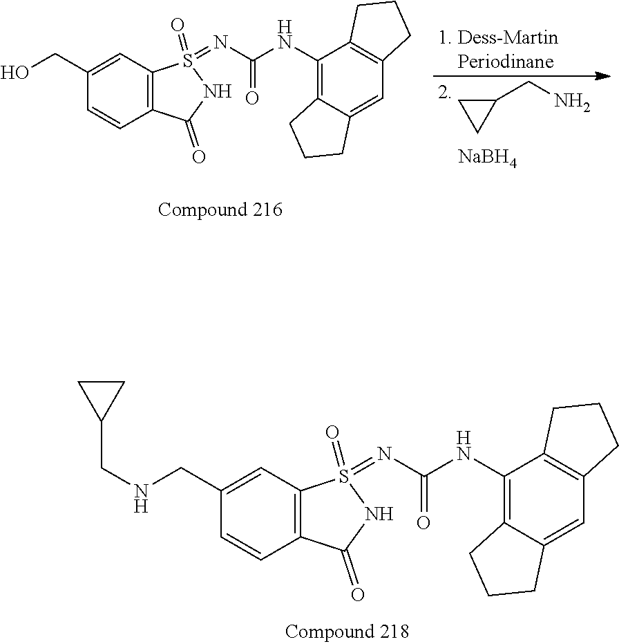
C1=C2C(=C(NC(N=S3(=O)C4=C(C=CC(CNCC5CC5)=C4)C(=O)N3)=O)C3=C1CCC3)CCC2.C1(CN)CC1.[NaBH4].C1=C2C(=C(NC(N=S3(=O)C4=C(C=CC(CO)=C4)C(=O)N3)=O)C3=C1CCC3)CCC2
